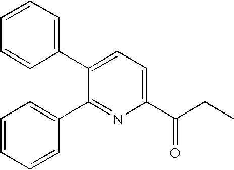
C1=CC=C(C2=CC=C(C(CC)=O)N=C2C2=CC=CC=C2)C=C1
